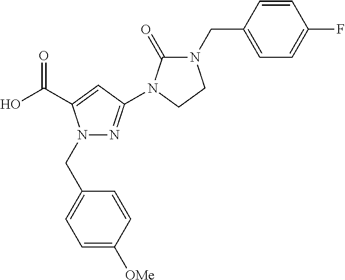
OC(=O)C1=CC(N2C(=O)N(CC3=CC=C(F)C=C3)CC2)=NN1CC1=CC=C([OMe])C=C1
